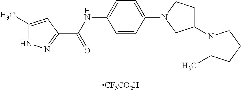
[CF3CO2H].C1(N2C(C)CCC2)CCN(C2=CC=C(NC(C3=NNC(C)=C3)=O)C=C2)C1
